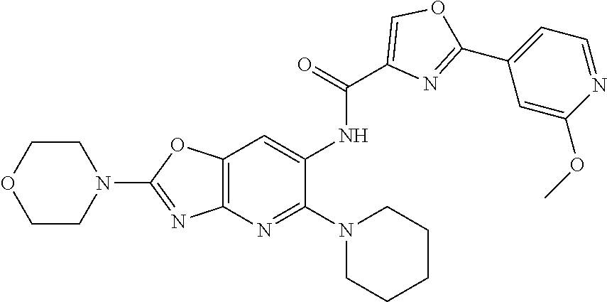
C12=C(N=C(N3CCCCC3)C(NC(C3=COC(C4=CC=NC(OC)=C4)=N3)=O)=C1)N=C(N1CCOCC1)O2
